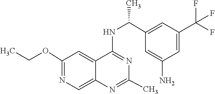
N1=C(NC(C2=CC(C(F)(F)F)=CC(N)=C2)C)C2=CC(OCC)=NC=C2N=C1C
